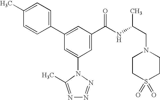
C1(C2=CC(C(NC(CN3CCS(=O)(=O)CC3)C)=O)=CC(N3C(C)=NN=N3)=C2)=CC=C(C)C=C1
